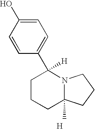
C1=C(O)C=CC(C2([H])CCCC3(C)N2CCC3)=C1.[H]
